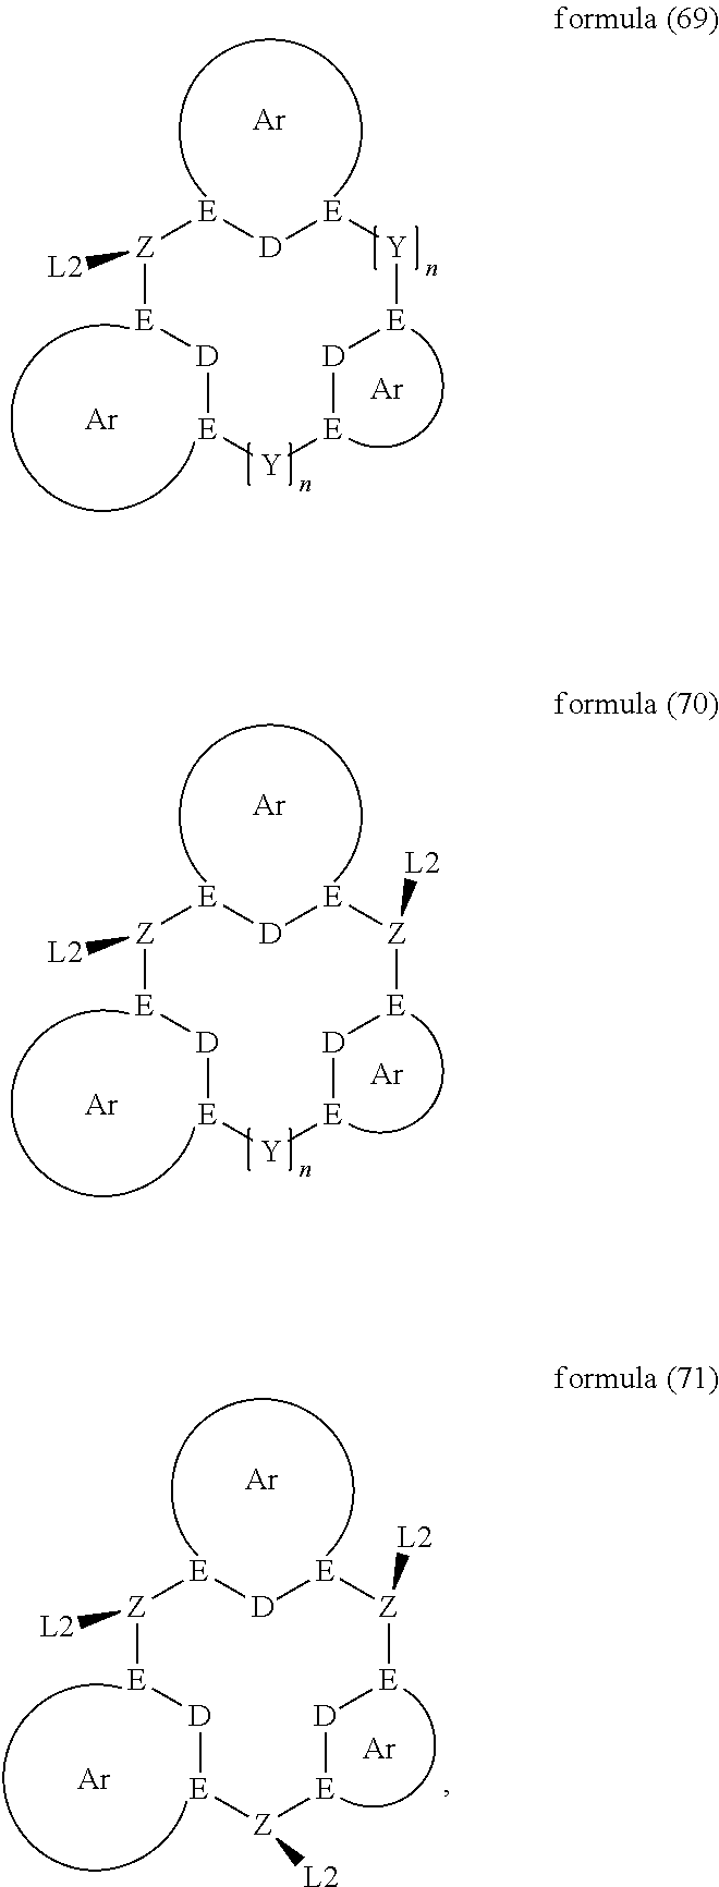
[Z]1([L2])[E][D][E][Y][E][D][E][Y][E][D][E]1.[Ar].[Ar].[Ar].[Z]1([L2])[E][D][E][Y][E][D][E][Z]([L2])[E][D][E]1.[Ar].[Ar].[Ar].[Z]1([L2])[E][D][E][Z]([L2])[E][D][E][Z]([L2])[E][D][E]1.[Ar].[Ar].[Ar]
